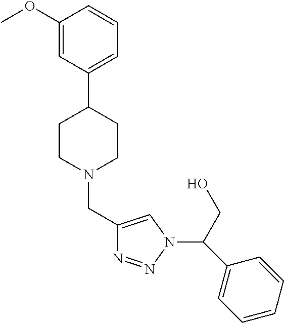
C1(CN2CCC(C3=CC=CC(OC)=C3)CC2)=CN(C(C2=CC=CC=C2)CO)N=N1
